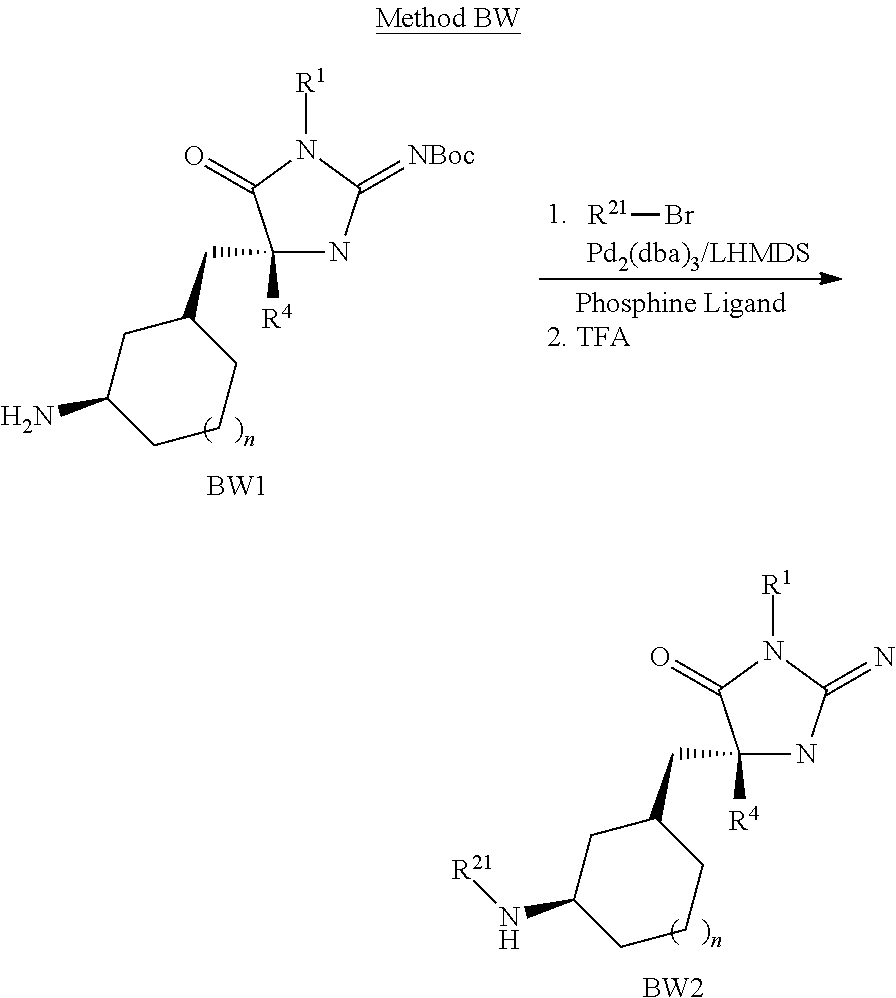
C1(CC2CC(N)CCC2)([R4])NC(=[NBoc])N([R1])C1=O.[BW1].[R21]Br.C1(CC2CC(N[R21])CCC2)([R4])NC(=N)N([R1])C1=O.[BW2]
